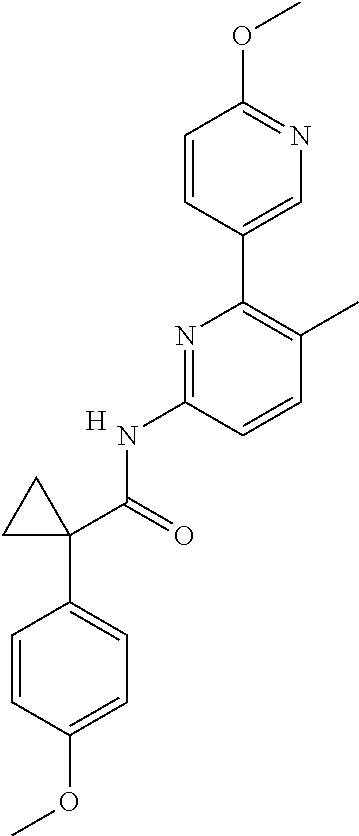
C1=CC(C2=C(C)C=CC(NC(C3(C4=CC=C(OC)C=C4)CC3)=O)=N2)=CN=C1OC.[H]
